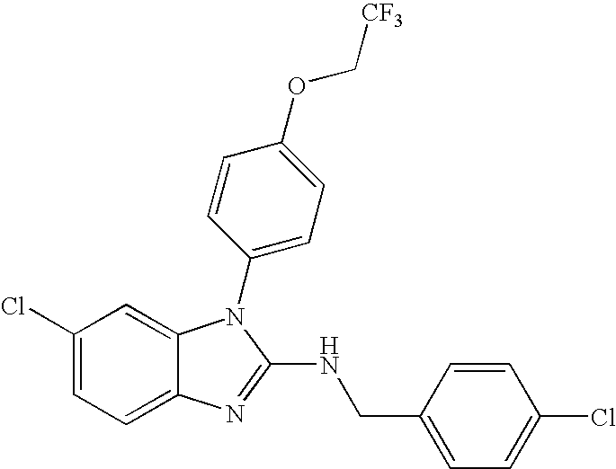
C1(Cl)=CC=C2C(=C1)N(C1=CC=C(OC[CF3])C=C1)C(NCC1=CC=C(Cl)C=C1)=N2
